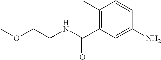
NC1=CC(C(NCCOC)=O)=C(C)C=C1
